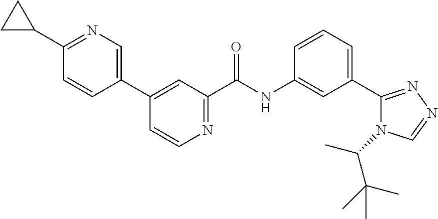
C1(C2CC2)=NC=C(C2=CC(C(NC3=CC(C4=NN=CN4C(C)C(C)(C)C)=CC=C3)=O)=NC=C2)C=C1
